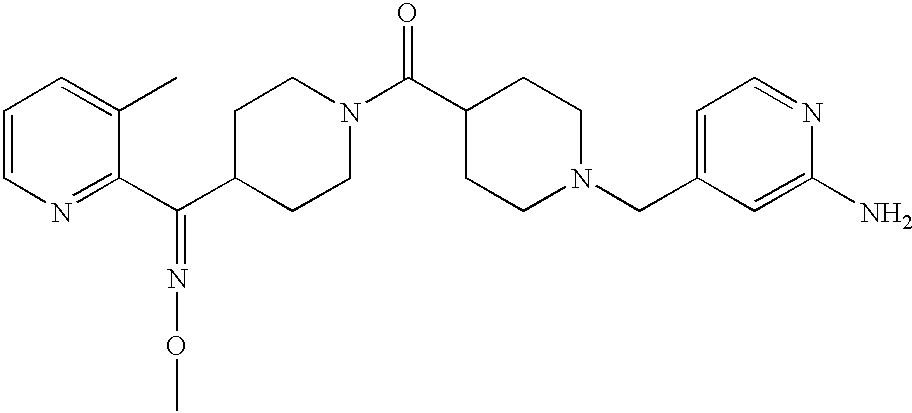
C1=CN=C(C(C2CCN(C(C3CCN(CC4=CC=NC(N)=C4)CC3)=O)CC2)=NOC)C(C)=C1
